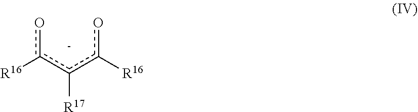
[R16]c(c(c([R16])o)[R17])o
